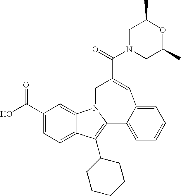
N1(C(=O)C2=CC3=CC=CC=C3C3=C(C4CCCCC4)C4=CC=C(C(=O)O)C=C4N3C2)CC(C)OC(C)C1
